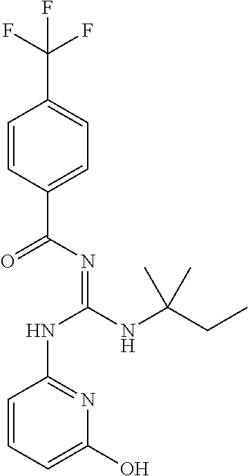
C1=CC(C(N=C(NC(CC)(C)C)NC2=NC(O)=CC=C2)=O)=CC=C1C(F)(F)F
